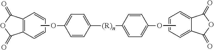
C12=C(C=CC=C1)C(=O)OC2=O.COC1=CC=C([(R)n]C2=CC=C(OC)C=C2)C=C1.C1=CC=C2C(=C1)C(=O)OC2=O
